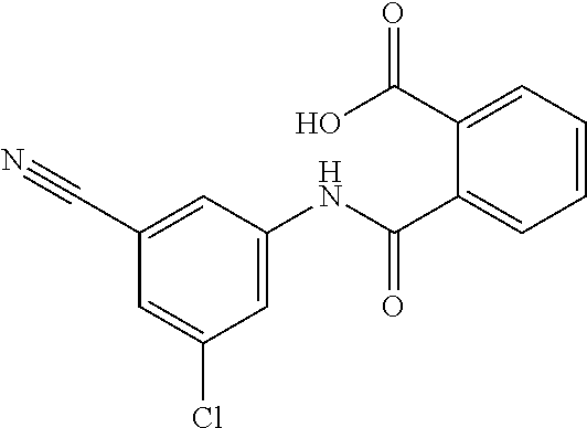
C1=C(NC(C2=CC=CC=C2C(O)=O)=O)C=C(C#N)C=C1Cl
